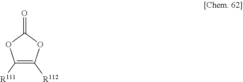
C1([R111])=C([R112])OC(=O)O1
